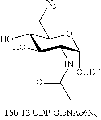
C1(O)C(O)C(NC(C)=O)C([OUDP])OC1C[N3]
